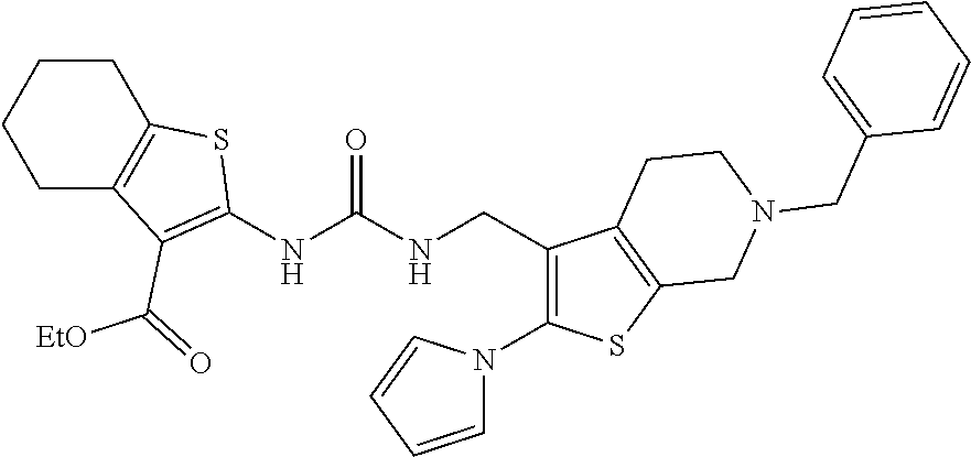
C1(CNC(NC2=C(C(=O)[EtO])C3=C(CCCC3)S2)=O)=C(N2C=CC=C2)SC2=C1CCN(CC1=CC=CC=C1)C2
